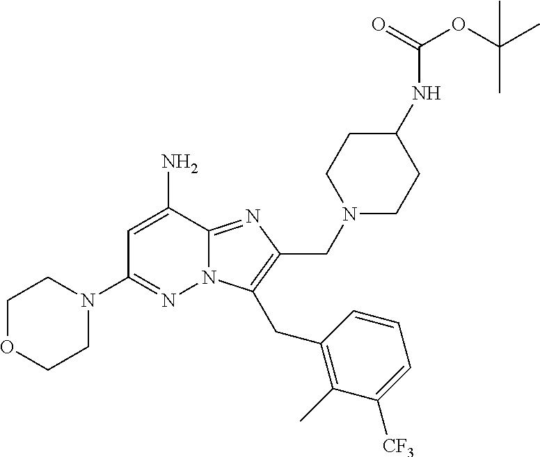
C1OCCN(C2=NN3C(=NC(CN4CCC(NC(OC(C)(C)C)=O)CC4)=C3CC3=C(C)C([CF3])=CC=C3)C(N)=C2)C1
